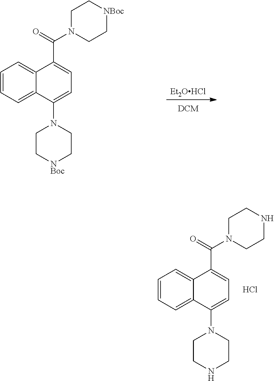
C1=CC=C2C(=C1)C(C(=O)N1CC[NBoc]CC1)=CC=C2N1CC[NBoc]CC1.[Et2OHCl].C1=CC=C2C(=C1)C(C(=O)N1CCNCC1)=CC=C2N1CCNCC1.Cl
